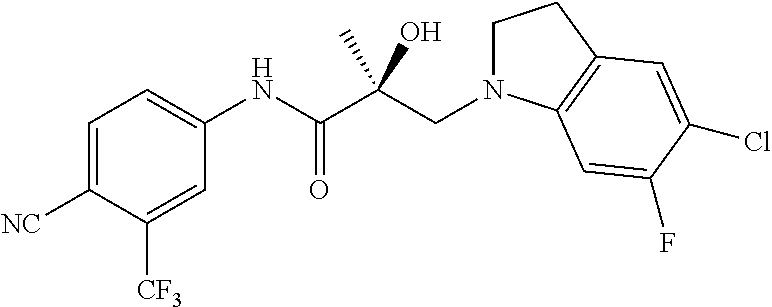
C1=C([NC])C([CF3])=CC(NC(C(CN2CCC3=C2C=C(F)C(Cl)=C3)(C)O)=O)=C1
